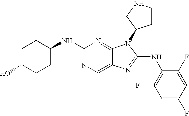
N1=C(NC2CCC(O)CC2)N=C2C(=C1)N=C(NC1=C(F)C=C(F)C=C1F)N2C1CCNC1
